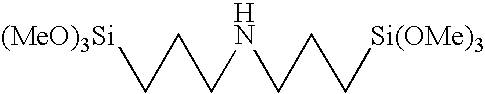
[(MeO)3Si]CCCNCCC[Si(OMe)3]
